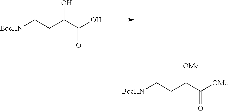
C(C(=O)O)(CC[BocHN])O.C(C(=O)[OMe])(CC[BocHN])[OMe]
